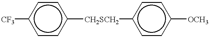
c1cc([CH2SCH2]c2ccc([OCH3])cc2)ccc1[CF3]
